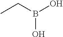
B(O)(O)CC
